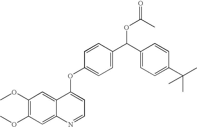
C1=CC(OC2=CC=NC3=CC(OC)=C(OC)C=C23)=CC=C1C(C1=CC=C(C(C)(C)C)C=C1)OC(C)=O
